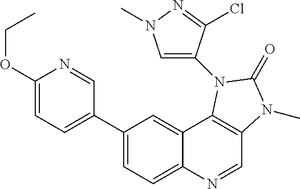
C1(C2=CC=C(OCC)N=C2)=CC=C2C(=C1)C1=C(C=N2)N(C)C(=O)N1C1=CN(C)N=C1Cl
